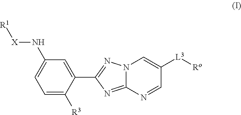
N12C(=NC(C3=CC(N[X][R1])=CC=C3[R3])=N1)N=CC([L3][Ro])=C2
